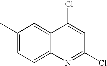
C1(C)=CC=C2C(=C1)C(Cl)=CC(Cl)=N2
